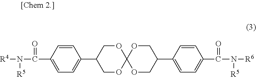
C1=CC(C(=O)N([R4])[R5])=CC=C1C1COC2(OC1)OCC(C1=CC=C(C(=O)N([R6])[R5])C=C1)CO2
